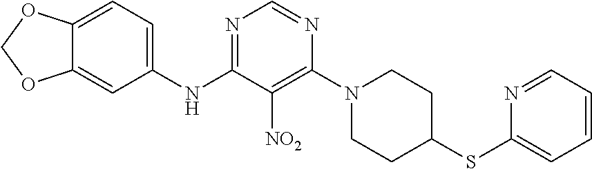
C12=CC=C(NC3=NC=NC(N4CCC(SC5=CC=CC=N5)CC4)=C3[NO2])C=C1OCO2
